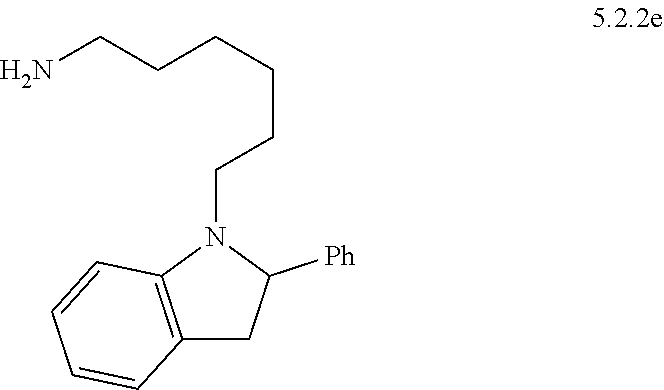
C12=C(N(CCCCCCN)C([Ph])C1)C=CC=C2
